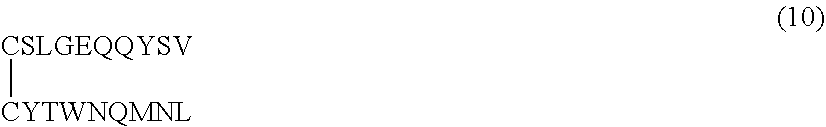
[CSLGEQQYSV][CYTWNQMNL]
